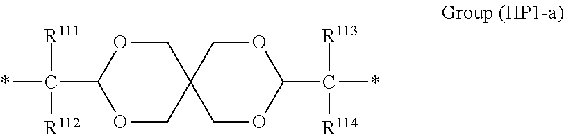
C1OC(C(*)([R111])[R112])OCC12COC(C(*)([R113])[R114])OC2
